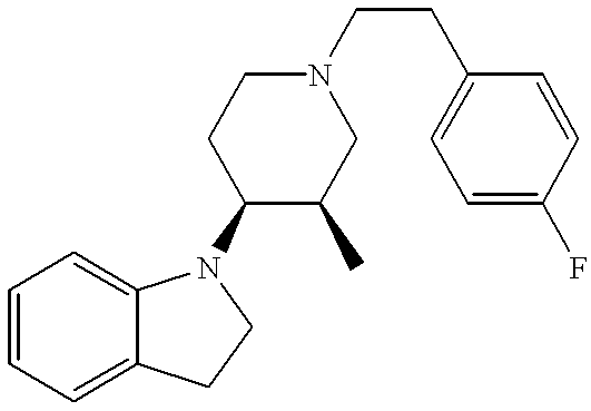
C1=CC=C2C(=C1)N(C1C(C)CN(CCC3=CC=C(F)C=C3)CC1)CC2
